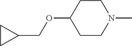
C1CN(C)CCC1OCC1CC1
